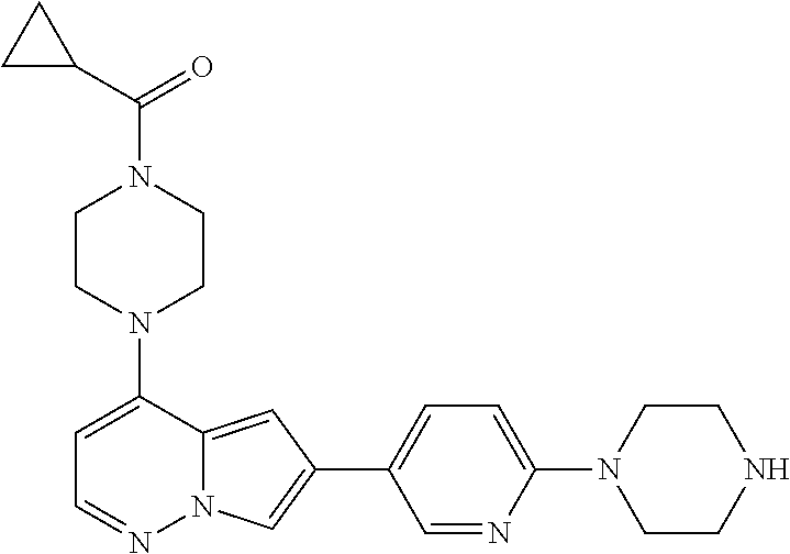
C1CN(C2=CC=NN3C2=CC(C2=CC=C(N4CCNCC4)N=C2)=C3)CCN1C(C1CC1)=O
